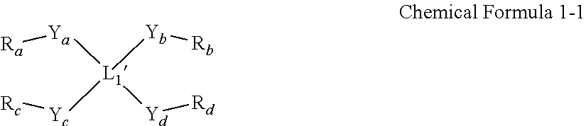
[Rc][Yc][L1]([Ya][Ra])([Yd][Rd])[Yb][Rb]
